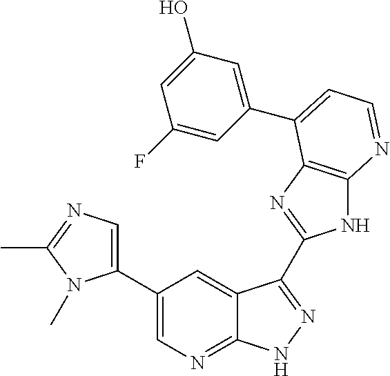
C1(C2=CN=C(C)N2C)=CN=C2C(=C1)C(C1=NC3=C(N1)N=CC=C3C1=CC(O)=CC(F)=C1)=NN2
